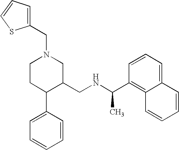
C1CC(C2=CC=CC=C2)C(CNC(C2=C3C(=CC=C2)C=CC=C3)C)CN1CC1=CC=CS1
